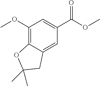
C1(OC)=C2C(=CC(C(=O)OC)=C1)CC(C)(C)O2
